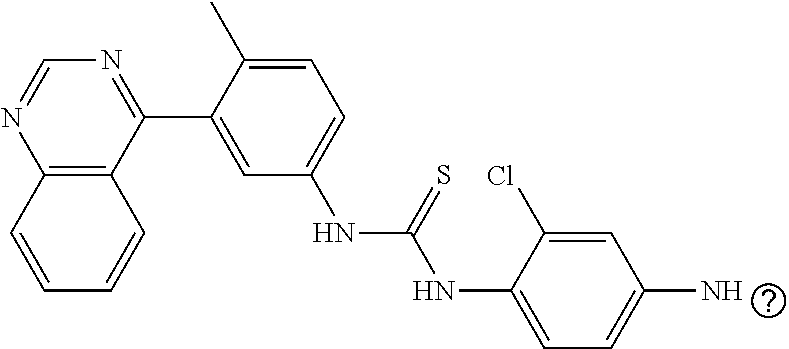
C12=C(C(C3=CC(NC(=S)NC4=CC=C(N)C=C4Cl)=CC=C3C)=NC=N1)C=CC=C2
